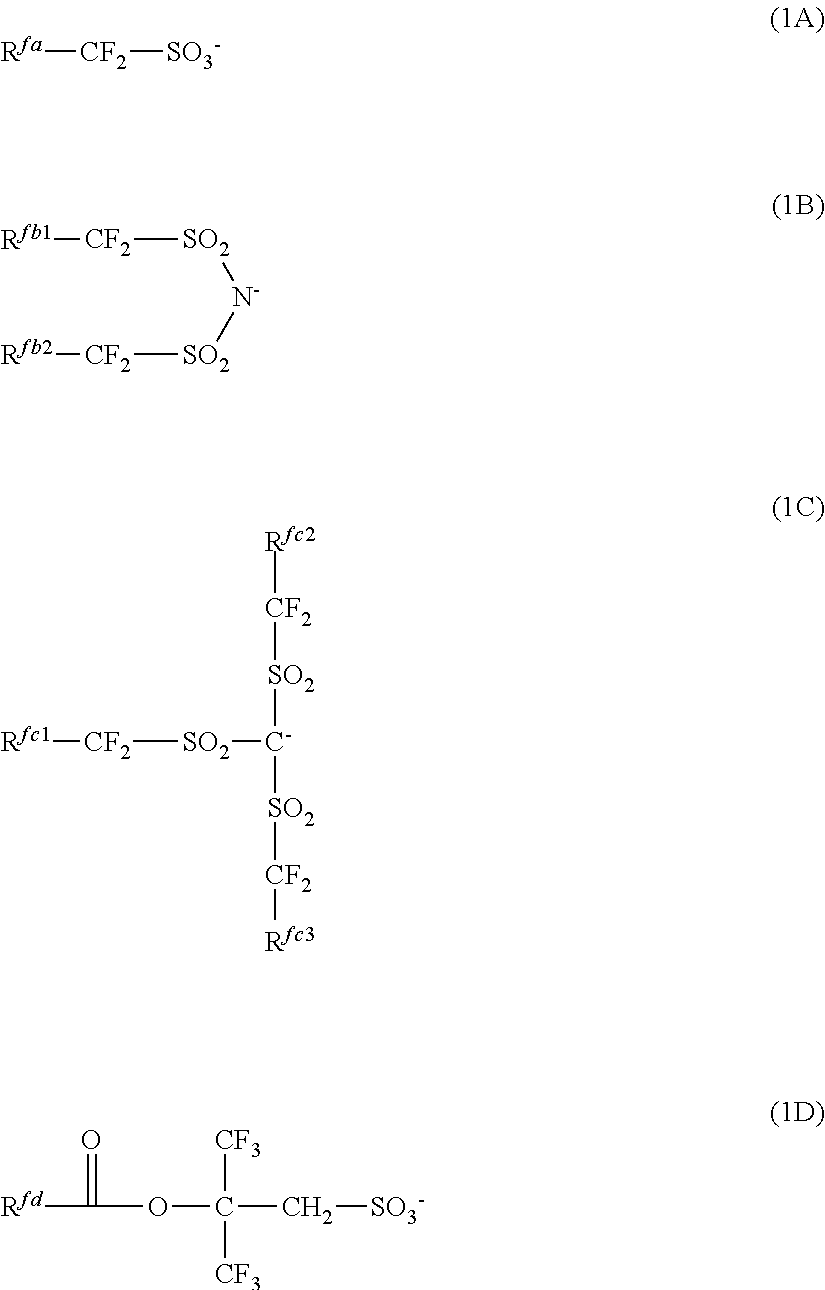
[Rfa][CF2][SO3-].[SO2]([N-][SO2][CF2][Rfb2])[CF2][Rfb1].[SO2]([CF2][Rfc1])[C-]([SO2][CF2][Rfc2])[SO2][CF2][Rfc3].[CF3]C([CF3])(C[SO3-])OC(=O)[Rfd]
